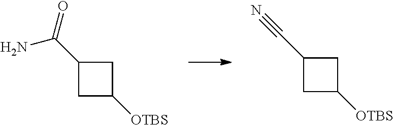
C1C([OTBS])CC1C#N.C1C([OTBS])CC1C(=O)N
